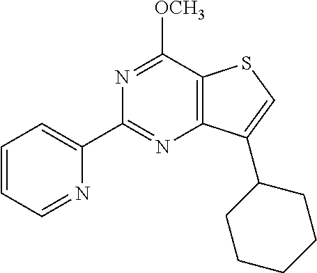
C1=CC=NC(C2=NC3=C(C([OCH3])=N2)SC=C3C2CCCCC2)=C1
